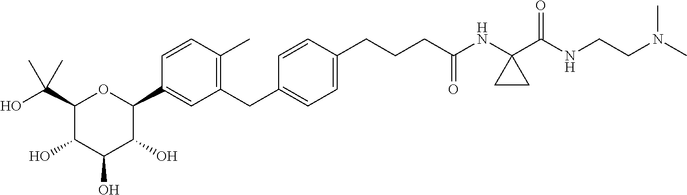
C1(C(O)(C)C)C(O)C(O)C(O)C(C2=CC(CC3=CC=C(CCCC(NC4(C(NCCN(C)C)=O)CC4)=O)C=C3)=C(C)C=C2)O1
